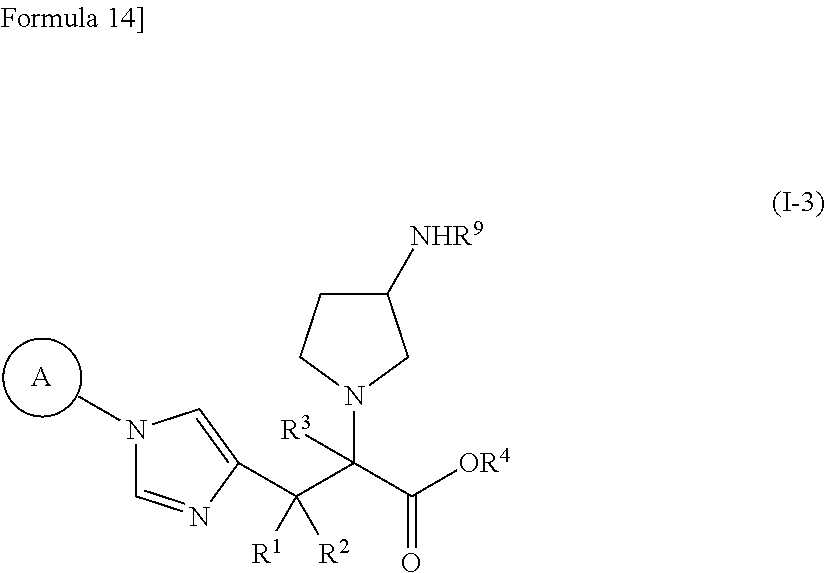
[A].N1(C)C=NC(C(C(C([OR4])=O)([R3])N2CCC([NHR9])C2)([R1])[R2])=C1
